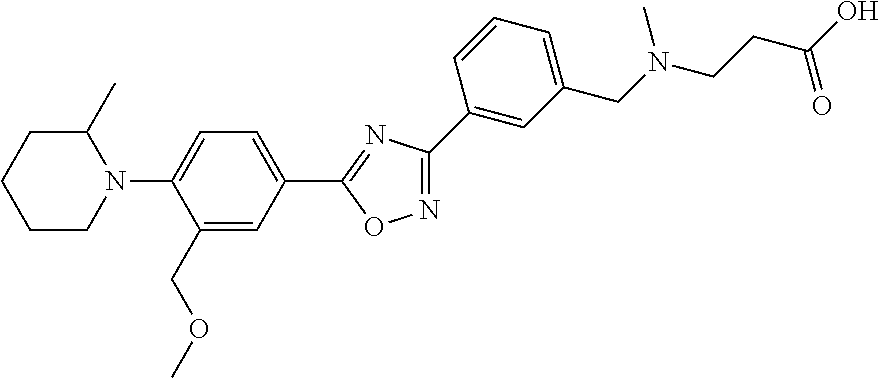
N1=C(C2=CC(CN(CCC(O)=O)C)=CC=C2)N=C(C2=CC=C(N3C(C)CCCC3)C(COC)=C2)O1
